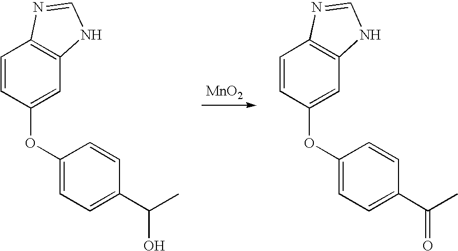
[MnO2].C1=CC(OC2=CC=C(C(O)C)C=C2)=CC2=C1N=CN2.C1=CC(OC2=CC=C(C(=O)C)C=C2)=CC2=C1N=CN2
